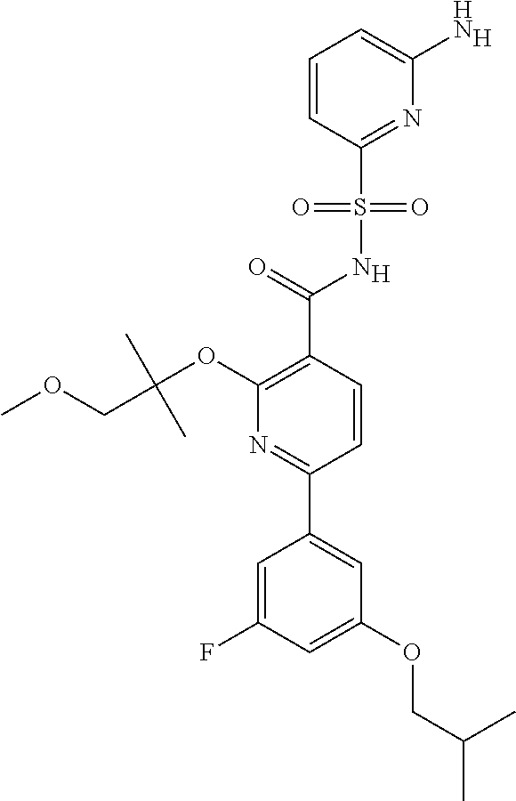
[H].C1(C(=O)NS(C2=NC(N)=CC=C2)(=O)=O)=C(OC(C)(C)COC)N=C(C2=CC(OCC(C)C)=CC(F)=C2)C=C1.[H]
